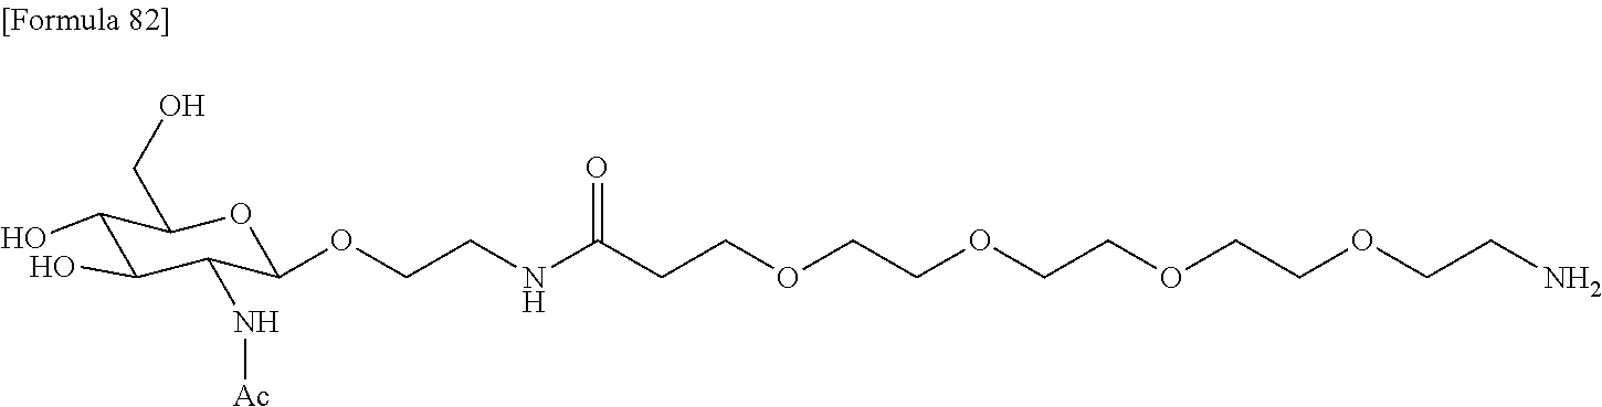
C(CNC(CCOCCOCCOCCOCCN)=O)OC1C(N[Ac])C(O)C(O)C(CO)O1
